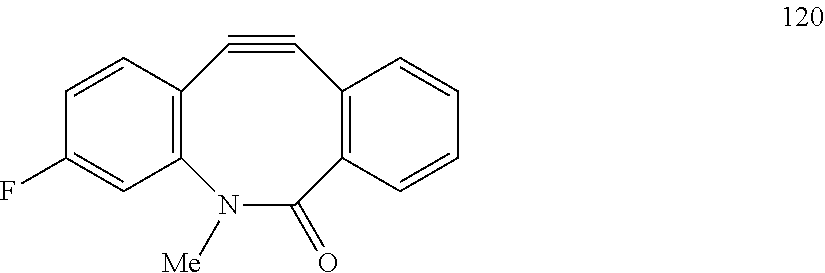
C12=C(N([Me])C(=O)C3=C(C#C1)C=CC=C3)C=C(F)C=C2
